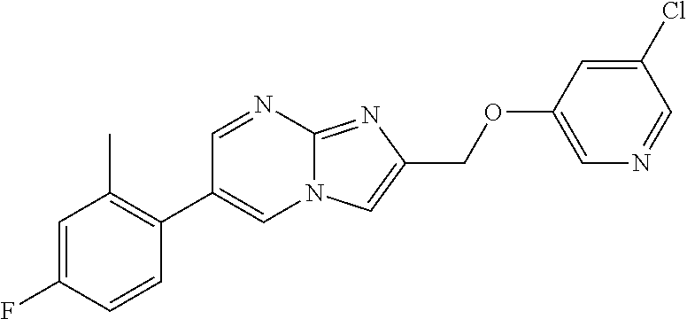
C1=C(F)C=CC(C2=CN3C(=NC(COC4=CN=CC(Cl)=C4)=C3)N=C2)=C1C
